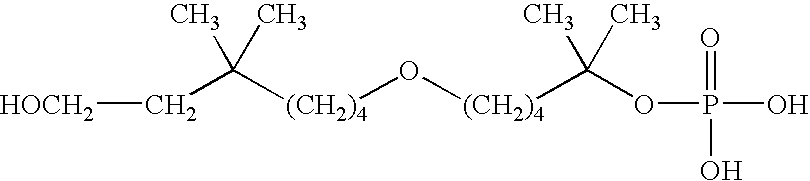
[(CH2)4](O[(CH2)4]C(OP(O)(O)=O)(C)C)C(C)(C)C[HOCH2]
